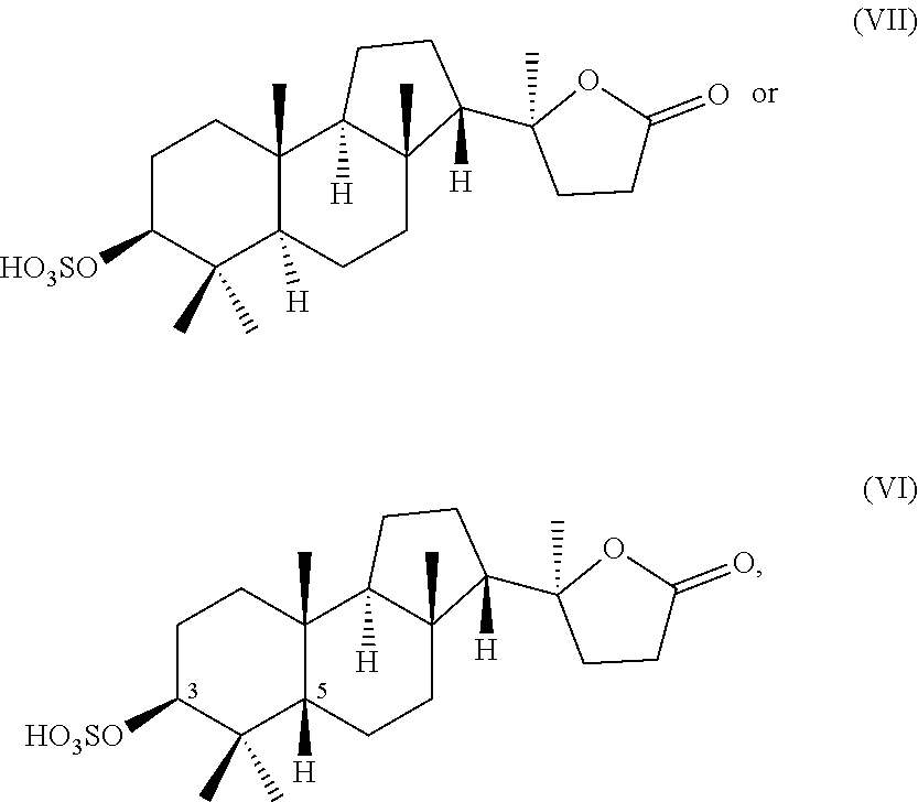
C1C([HO3SO])C(C)(C)C2([H])C(C)(C1)C1([H])C(C)(CC2)C([H])(C2(C)CCC(=O)O2)CC1.C1C([HO3SO])C(C)(C)C2([H])C(C)(C1)C1([H])C(C)(CC2)C([H])(C2(C)CCC(=O)O2)CC1
